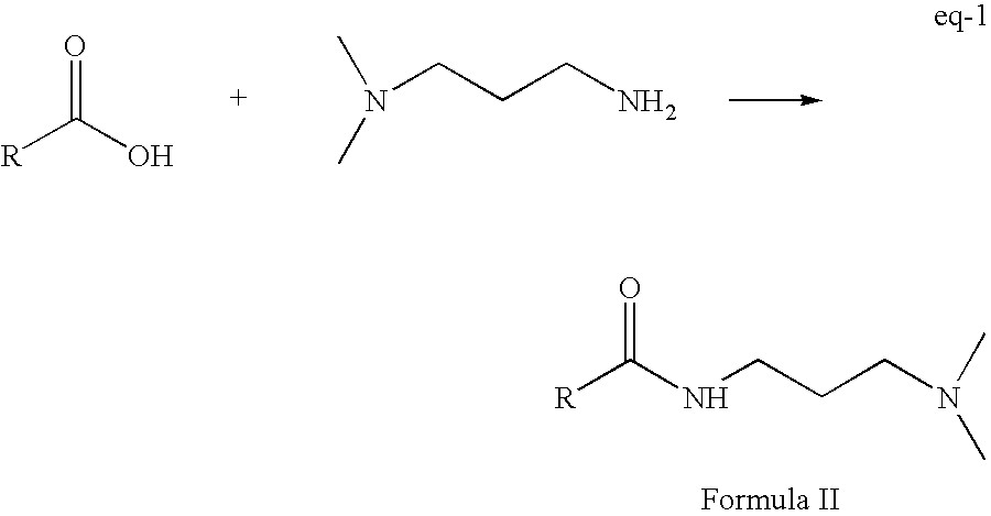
[R]C(O)=O.CN(C)CCCN.[R]C(NCCCN(C)C)=O
